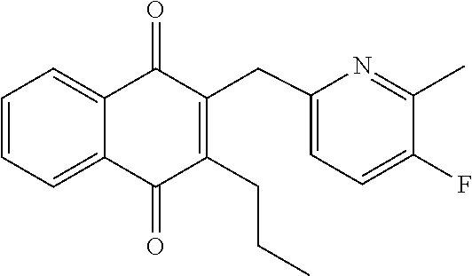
C1=CC=C2C(=C1)C(=O)C(CC1=CC=C(F)C(C)=N1)=C(CCC)C2=O
